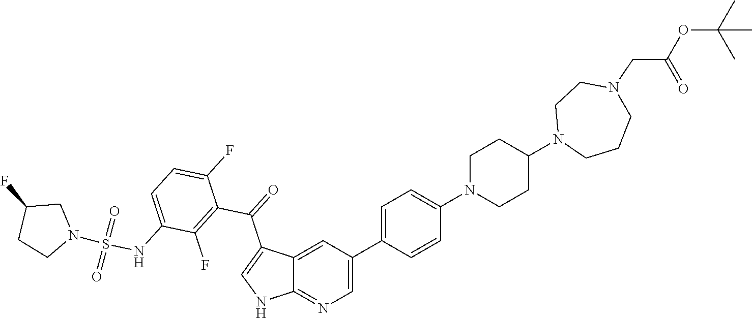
C12=CC(C3=CC=C(N4CCC(N5CCCN(CC(OC(C)(C)C)=O)CC5)CC4)C=C3)=CN=C1NC=C2C(C1=C(F)C(NS(N2CC(F)CC2)(=O)=O)=CC=C1F)=O
